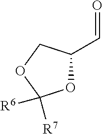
O1C([R6])([R7])OCC1C=O
